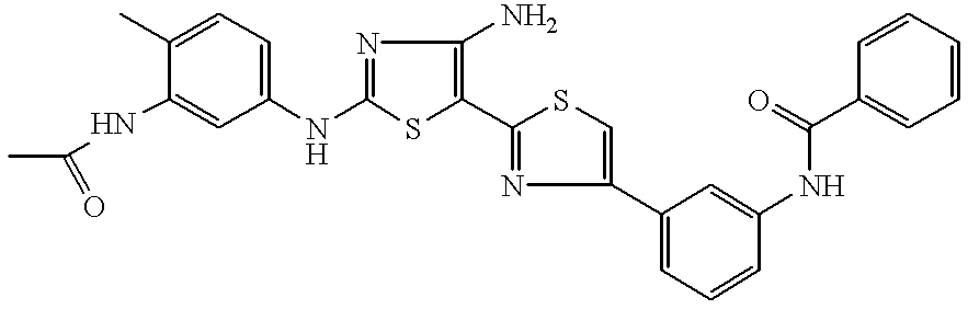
N(C1=NC(N)=C(C2=NC(C3=CC=CC(NC(C4=CC=CC=C4)=O)=C3)=CS2)S1)C1=CC=C(C)C(NC(C)=O)=C1
